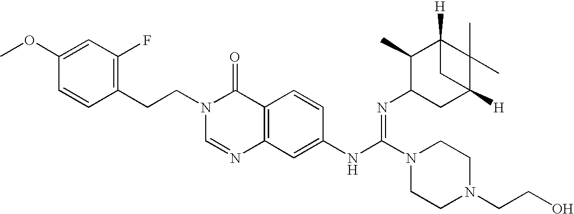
C1(CCN2C=NC3=C(C2=O)C=CC(NC(N2CCN(CCO)CC2)=NC2CC4([H])C(C)(C)C([H])(C2C)C4)=C3)=C(F)C=C(OC)C=C1
